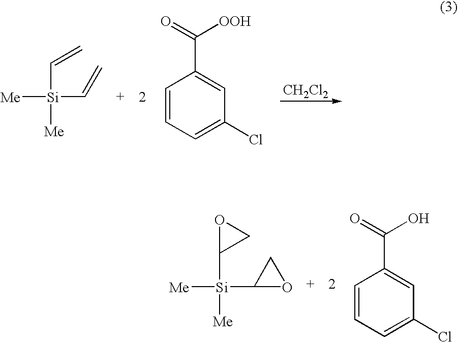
C1=CC=C(Cl)C=C1C(=O)O.[Me][Si]([Me])(C1OC1)C1OC1.[CH2Cl2].[Si]([Me])(C=C)([Me])C=C.C1=CC=C(Cl)C=C1C(=O)[OOH]
